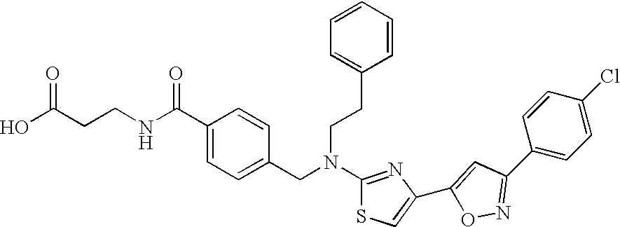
N(C1=NC(C2=CC(C3=CC=C(Cl)C=C3)=NO2)=CS1)(CC1=CC=C(C(NCCC(O)=O)=O)C=C1)CCC1=CC=CC=C1
